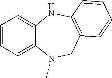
C12=CC=CC=C1N(C)CC1=C(N2)C=CC=C1
